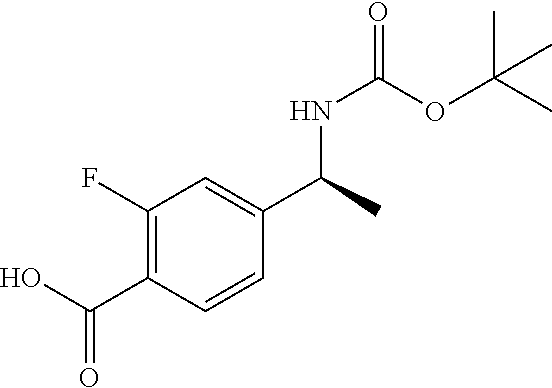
C(O)(C1=C(F)C=C(C(C)NC(=O)OC(C)(C)C)C=C1)=O
